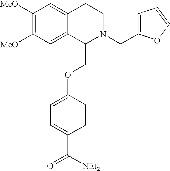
C1([MeO])=C([MeO])C=C2C(=C1)CCN(CC1=CC=CO1)C2COC1=CC=C(C([NEt2])=O)C=C1
